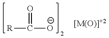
[R]C(=O)[O-]
